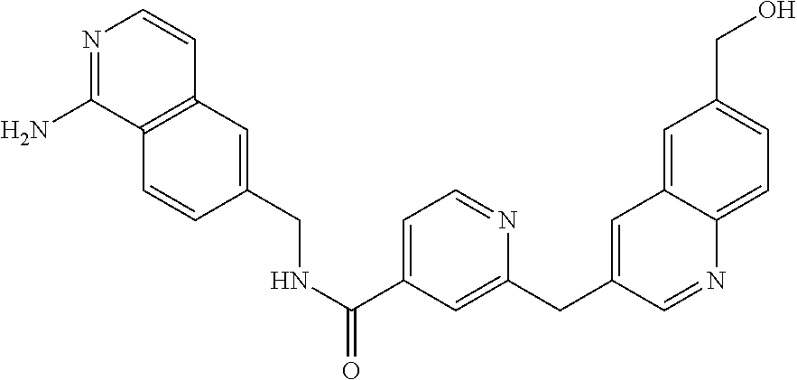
N1=C(N)C2=C(C=C1)C=C(CNC(C1=CC=NC(CC3=CC4=CC(CO)=CC=C4N=C3)=C1)=O)C=C2
